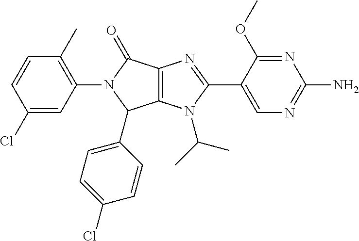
C12=C(N(C(C)C)C(C3=CN=C(N)N=C3OC)=N1)C(C1=CC=C(Cl)C=C1)N(C1=C(C)C=CC(Cl)=C1)C2=O
